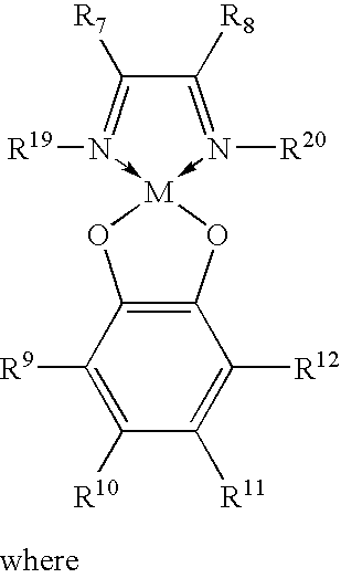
C1([R9])=C([R10])C([R11])=C([R12])C2=C1O[M]1(-N([R20])=C([R8])C([R7])=N->1[R19])O2
